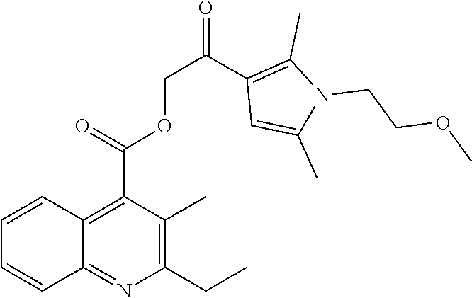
C1(CC)=C(C)C(C(=O)OCC(=O)C2=C(C)N(CCOC)C(C)=C2)=C2C(=N1)C=CC=C2
